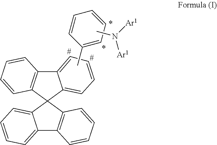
C12=CC=CC=C1C1(C3=C2C=CC=C3)C2=C(C3=CC=CC=C31)C=CC=C2.CN([Ar1])[Ar1].CC1=CC=CC=C1
